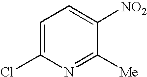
C1=C(Cl)N=C([Me])C([NO2])=C1
